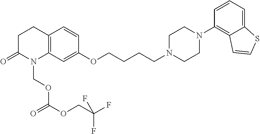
C12=C(C=C(OCCCCN3CCN(C4=C5C(=CC=C4)SC=C5)CC3)C=C1)N(COC(OCC(F)(F)F)=O)C(=O)CC2
